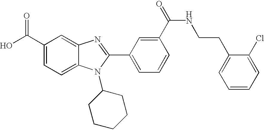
OC(C1=CC=C2C(=C1)N=C(C1=CC=CC(C(=O)NCCC3=CC=CC=C3Cl)=C1)N2C1CCCCC1)=O
